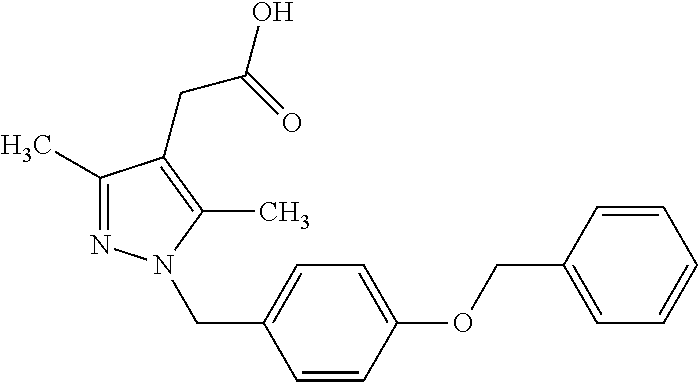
C1=CC=CC=C1COC1=CC=C(CN2N=C(C)C(CC(O)=O)=C2C)C=C1
